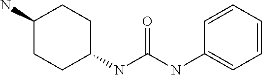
C1=CC=CC(NC(NC2CCC(N)CC2)=O)=C1
